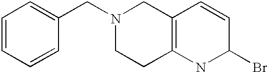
C1=CC=CC(CN2CCC3=C(C2)C=CC(Br)N3)=C1
